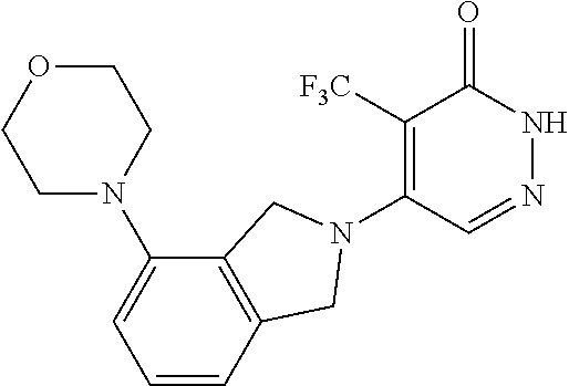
C1([F3C])=C(N2CC3=C(C(N4CCOCC4)=CC=C3)C2)C=NNC1=O
